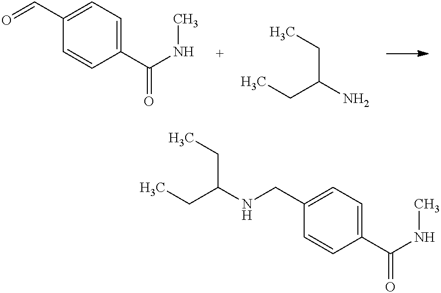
C1(C=O)=CC=C(C(NC)=O)C=C1.CCC(CC)N.CCC(CC)NCC1=CC=C(C(NC)=O)C=C1
